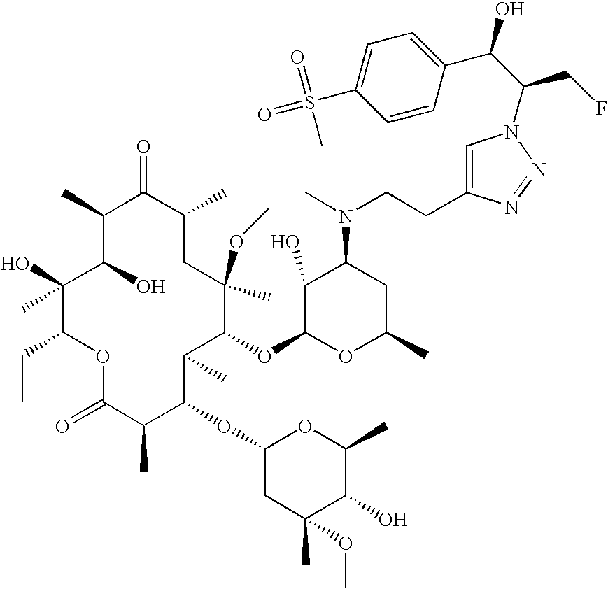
C1(C)C(O)C(O)(C)C(CC)OC(=O)C(C)C(OC2CC(C)(OC)C(O)C(C)O2)C(C)C(OC2OC(C)CC(N(C)CCC3=CN(C(C(O)C4=CC=C(S(=O)(=O)C)C=C4)CF)N=N3)C2O)C(C)(OC)CC(C)C1=O
